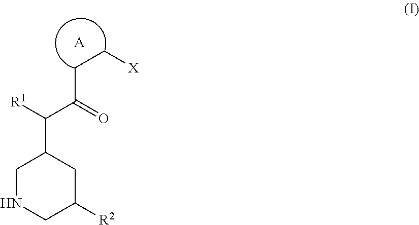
C1NCC([R2])CC1C([R1])C(=O)CC[X].[A]
